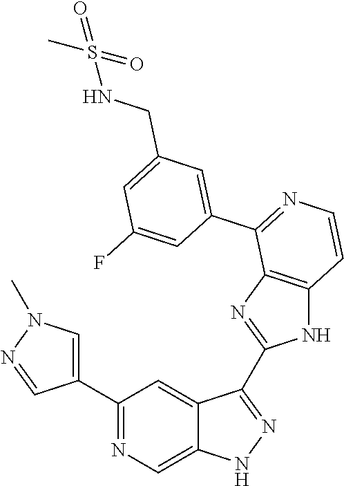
C1(C2=CN(C)N=C2)=NC=C2C(=C1)C(C1=NC3=C(N1)C=CN=C3C1=CC(CNS(C)(=O)=O)=CC(F)=C1)=NN2
